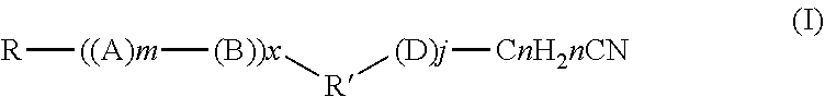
[(B))x]([R][(D)j][CnH2nCN])[((A)m][R]
